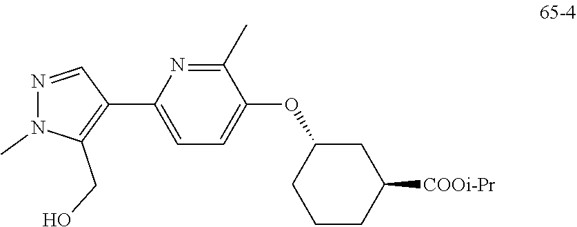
N1=CC(C2=CC=C(OC3CCCC([COOi-Pr])C3)C(C)=N2)=C(CO)N1C
